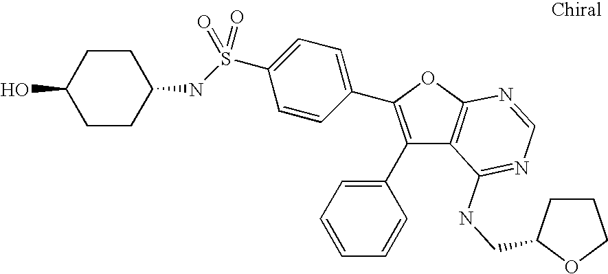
C1(C2=CC=CC=C2)=C(C2=CC=C(S(NC3CCC(O)CC3)(=O)=O)C=C2)OC2=C1C(NCC1CCCO1)=NC=N2
